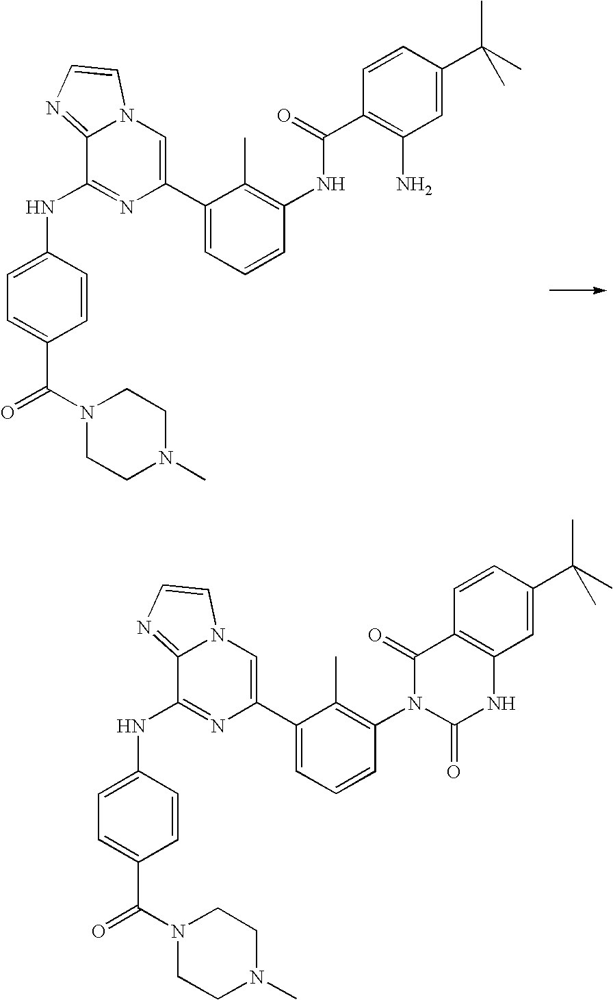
C1=CC(NC2=NC(C3=CC=CC(NC(C4=C(N)C=C(C(C)(C)C)C=C4)=O)=C3C)=CN3C2=NC=C3)=CC=C1C(N1CCN(C)CC1)=O.C1=CC(NC2=NC(C3=CC=CC(N4C(=O)C5=C(C=C(C(C)(C)C)C=C5)NC4=O)=C3C)=CN3C2=NC=C3)=CC=C1C(N1CCN(C)CC1)=O
